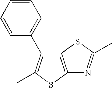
C1(C2=CC=CC=C2)=C(C)SC2=C1SC(C)=N2
